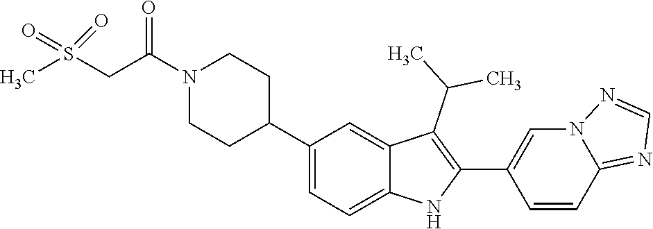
C1(C2CCN(C(CS(C)(=O)=O)=O)CC2)=CC=C2C(=C1)C(C(C)C)=C(C1=CN3C(=NC=N3)C=C1)N2
